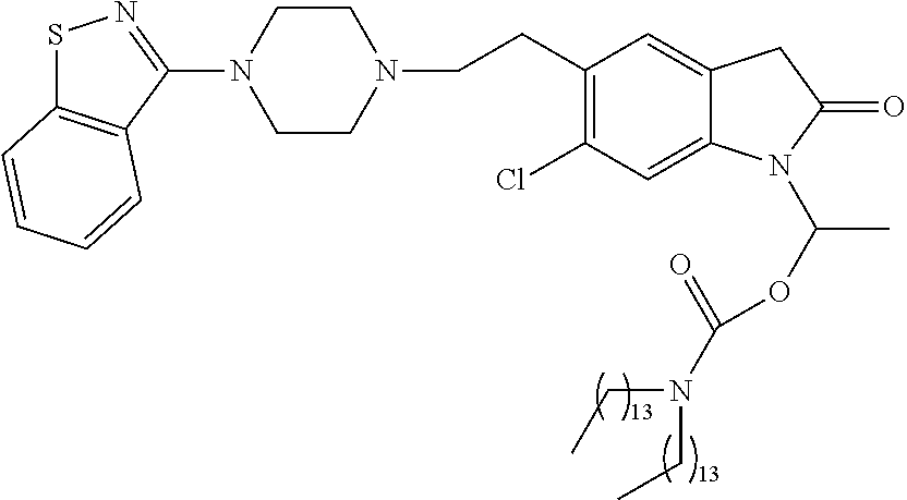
C1CN(CCC2=C(Cl)C=C3C(=C2)CC(=O)N3C(OC(N(CC)CC)=O)C)CCN1C1=NSC2=C1C=CC=C2
